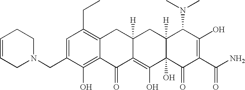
N1(CC2=CC(CC)=C3C(=C2O)C(=O)C2=C(O)C4(O)C([H])(CC2([H])C3)C(N(C)C)C(O)=C(C(N)=O)C4=O)CCC=CC1
